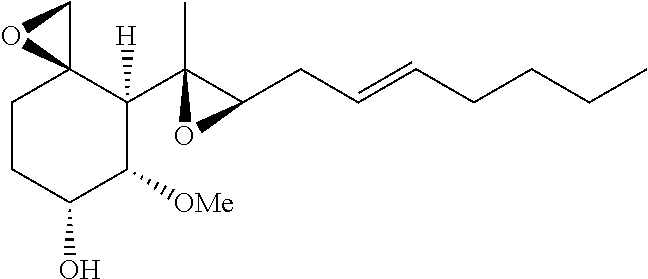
C1CC(O)C([OMe])C(C2(C)C(CC=CCCCC)O2)([H])C12CO2
